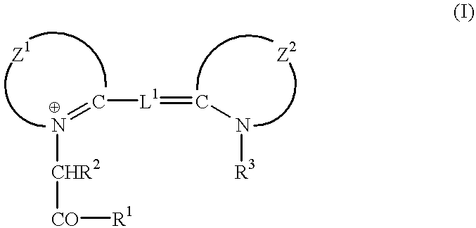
[Z1].N(=C[L1]=CN[R3])[CHR2][CO][R1].[Z2]
